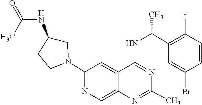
N1=C(NC(C2=C(F)C=CC(Br)=C2)C)C2=CC(N3CC(NC(=O)C)CC3)=NC=C2N=C1C
